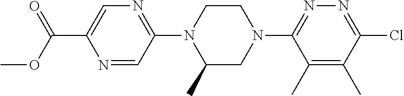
C1(C)=C(C)C(N2CCN(C3=NC=C(C(OC)=O)N=C3)C(C)C2)=NN=C1Cl
